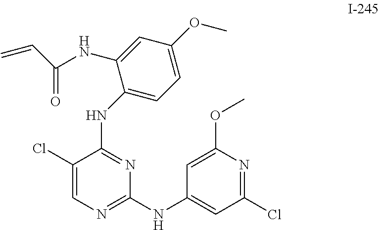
C1(Cl)=CN=C(NC2=CC(Cl)=NC(OC)=C2)N=C1NC1=CC=C(OC)C=C1NC(=O)C=C
